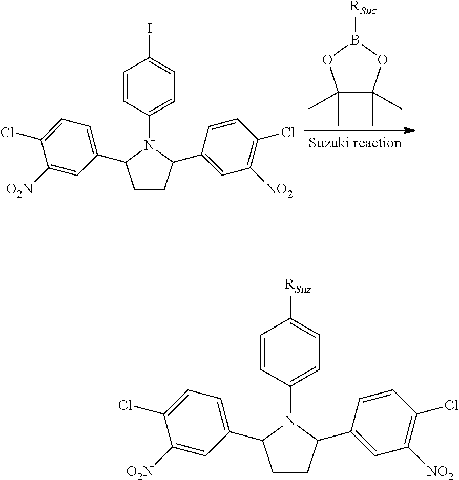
C1CC(C2=CC([NO2])=C(Cl)C=C2)N(C2=CC=C(I)C=C2)C1C1=CC=C(Cl)C([O2N])=C1.C1(C)(C)C(C)(C)OB([RSuz])O1.C1CC(C2=CC([NO2])=C(Cl)C=C2)N(C2=CC=C([RSuz])C=C2)C1C1=CC=C(Cl)C([O2N])=C1
